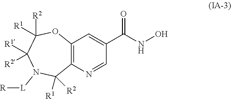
C12=C(N=CC(C(NO)=O)=C1)C([R1])([R2])N([L][R])C([R1])([R2])C([R2])([R1])O2
